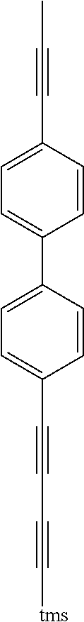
C1=CC(C#CC)=CC=C1C1=CC=C(C#CC#C[tms])C=C1
